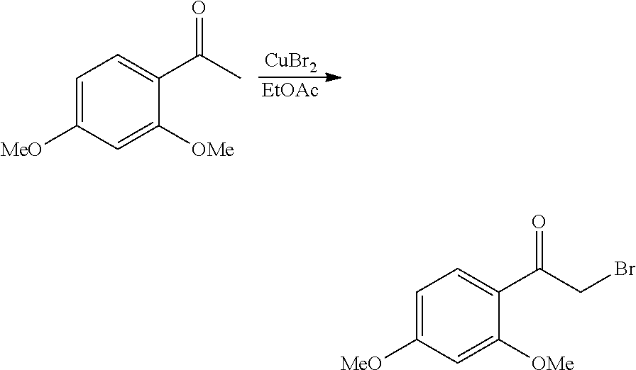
[CuBr2].[EtOAc].C1=C([MeO])C=C([OMe])C(C(C)=O)=C1.C1=C([MeO])C=C([OMe])C(C(CBr)=O)=C1
